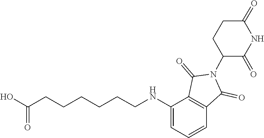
OC(=O)CCCCCCNC1=CC=CC2=C1C(=O)N(C1C(=O)NC(=O)CC1)C2=O
